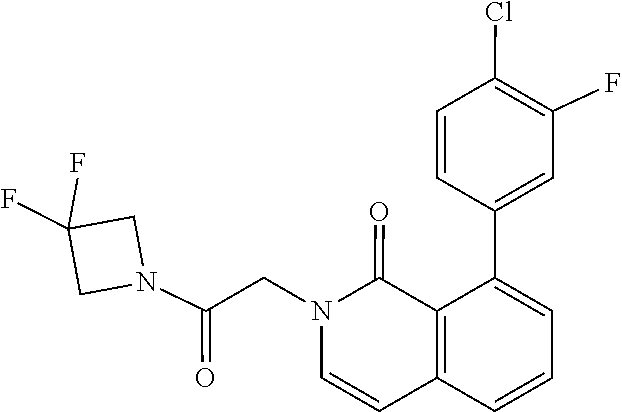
C1(C2=CC=CC3=C2C(=O)N(CC(N2CC(F)(F)C2)=O)C=C3)=CC(F)=C(Cl)C=C1
